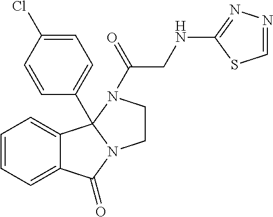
C1=CC=C2C(=C1)C(=O)N1CCN(C(=O)CNC3=NN=CS3)C21C1=CC=C(Cl)C=C1
